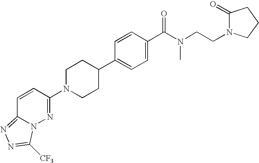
C1N(C2=NN3C(=NN=C3[CF3])C=C2)CCC(C2=CC=C(C(N(CCN3C(=O)CCC3)C)=O)C=C2)C1
